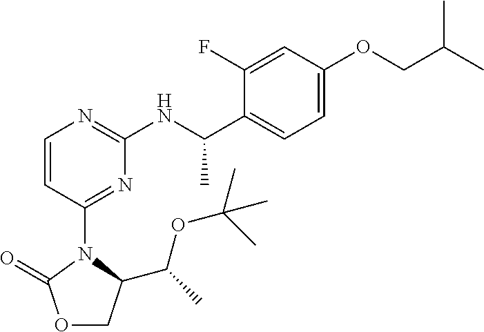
O1CC(C(C)OC(C)(C)C)N(C2=NC(NC(C3=CC=C(OCC(C)C)C=C3F)C)=NC=C2)C1=O
